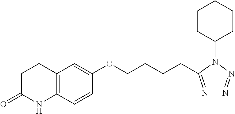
C1C(=O)NC2=C(C1)C=C(OCCCCC1=NN=NN1C1CCCCC1)C=C2
